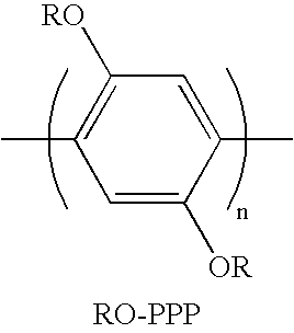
C1=C([OR])C(C)=CC([RO])=C1C
